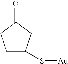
C1C(S[Au])CC(=O)C1
